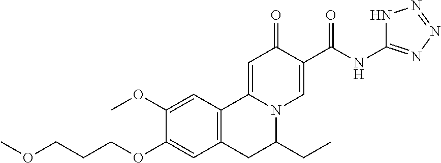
C1(OC)=CC2=C(C=C1OCCCOC)CC(CC)N1C2=CC(=O)C(C(NC2=NN=NN2)=O)=C1
